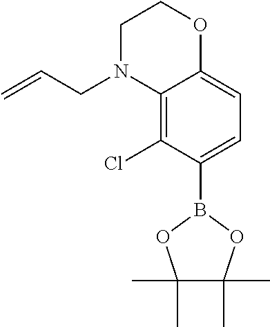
C12=C(Cl)C(B3OC(C)(C)C(C)(C)O3)=CC=C1OCCN2CC=C
